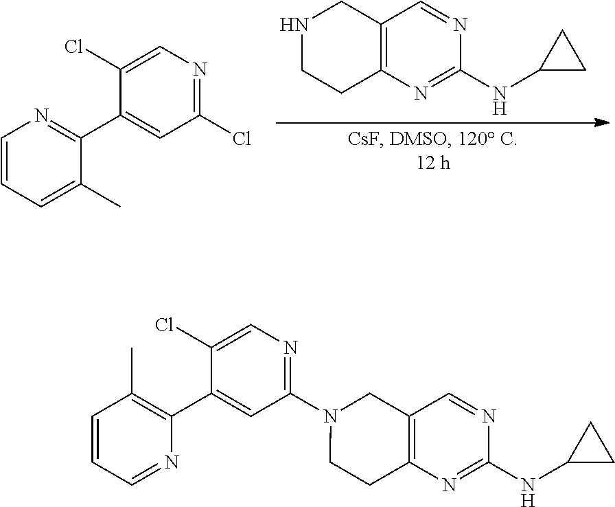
C12=C(N=C(NC3CC3)N=C1)CCNC2.C1=CC=C(C)C(C2=CC(Cl)=NC=C2Cl)=N1.C1=CC=NC(C2=CC(N3CCC4=C(C3)C=NC(NC3CC3)=N4)=NC=C2Cl)=C1C
